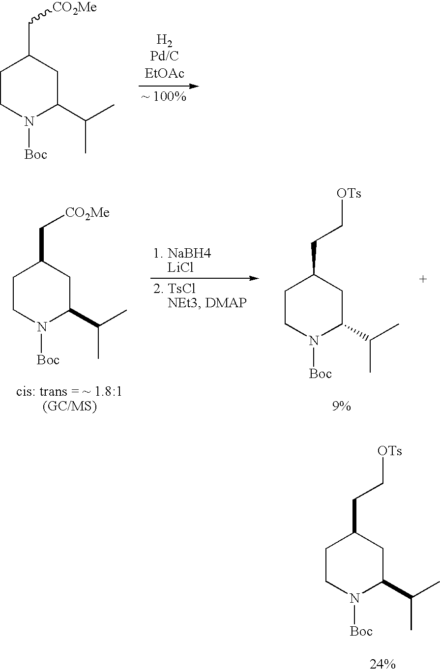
C1CN([Boc])C(C(C)C)CC1C[CO2Me].C1CN([Boc])C(C(C)C)CC1C[CO2Me].C1CN([Boc])C(C(C)C)CC1CC[OTs].C1CN([Boc])C(C(C)C)CC1CC[OTs]
